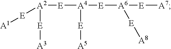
[A2]([E][A4]([E][A5])[E][A6]([E][A8])[E][A7])([E][A1])[E][A3]
